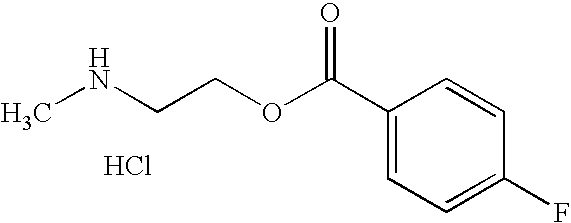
O=C(C1=CC=C(F)C=C1)OCCNC.Cl
